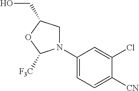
C1(N2CC(CO)OC2[F3C])=CC=C([CN])C(Cl)=C1
